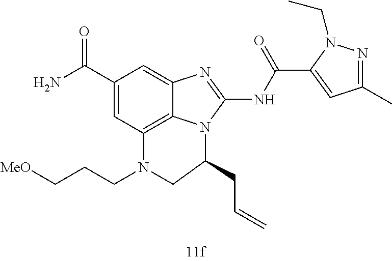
C1(C(N)=O)=CC2=C3C(=C1)N=C(NC(C1=CC(C)=NN1CC)=O)N3C(CC=C)CN2CCC[MeO]
